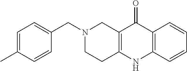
N1(CC2=CC=C(C)C=C2)CCC2=C(C1)C(=O)C1=C(N2)C=CC=C1
